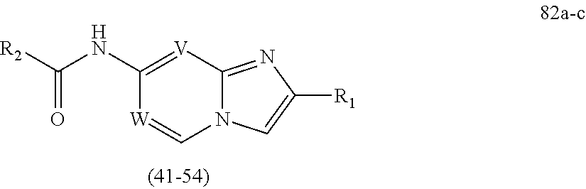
[R1]C1=CN2C(=N1)[V]=C(NC([R2])=O)[W]=C2
